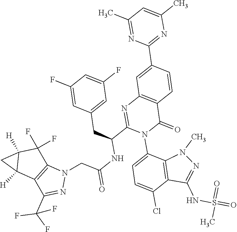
C1=CC(C2=NC(C)=CC(C)=N2)=CC2=C1C(=O)N(C1=CC=C(Cl)C3=C1N(C)N=C3NS(=O)(=O)C)C(C(CC1=CC(F)=CC(F)=C1)NC(CN1C3=C(C(C(F)(F)F)=N1)C1([H])C([H])(C3(F)F)C1)=O)=N2
